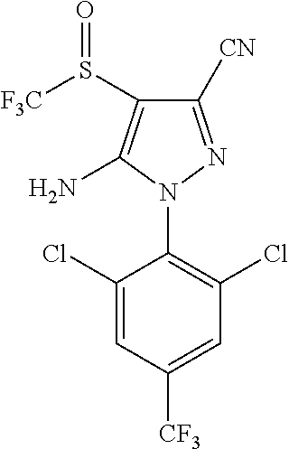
C1(Cl)=CC([CF3])=CC(Cl)=C1N1N=C([CN])C(S([F3C])=O)=C1N
